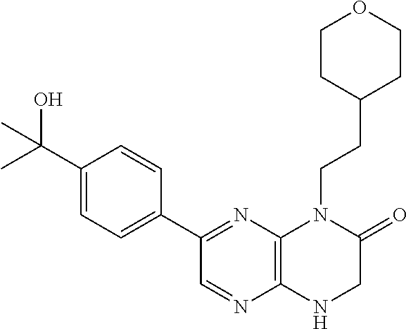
C1(C(O)(C)C)=CC=C(C2=NC3=C(N=C2)NCC(=O)N3CCC2CCOCC2)C=C1
